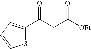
S1C(C(CC([OEt])=O)=O)=CC=C1
